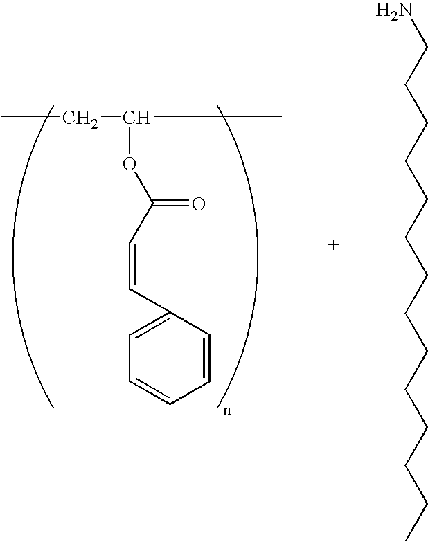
NCCCCCCCCCCCCCC.CCC(OC(C=CC1=CC=CC=C1)=O)C
